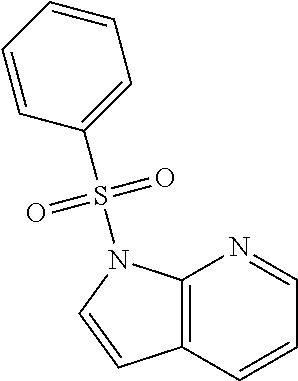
C12=C(N(S(=O)(=O)C3=CC=CC=C3)C=C1)N=CC=C2
